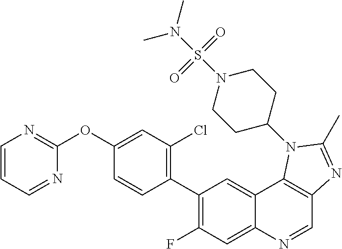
C1=CC=NC(OC2=CC(Cl)=C(C3=C(F)C=C4C(=C3)C3=C(C=N4)N=C(C)N3C3CCN(S(N(C)C)(=O)=O)CC3)C=C2)=N1
